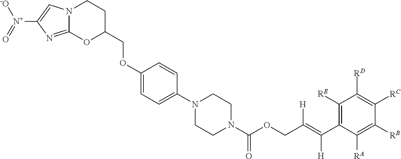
N12C(=NC([N+]([-O])=O)=C1)OC(COC1=CC=C(N3CCN(C(OCC(=C(C4=C([RE])C([RD])=C([RC])C([RB])=C4[RA])[H])[H])=O)CC3)C=C1)CC2
